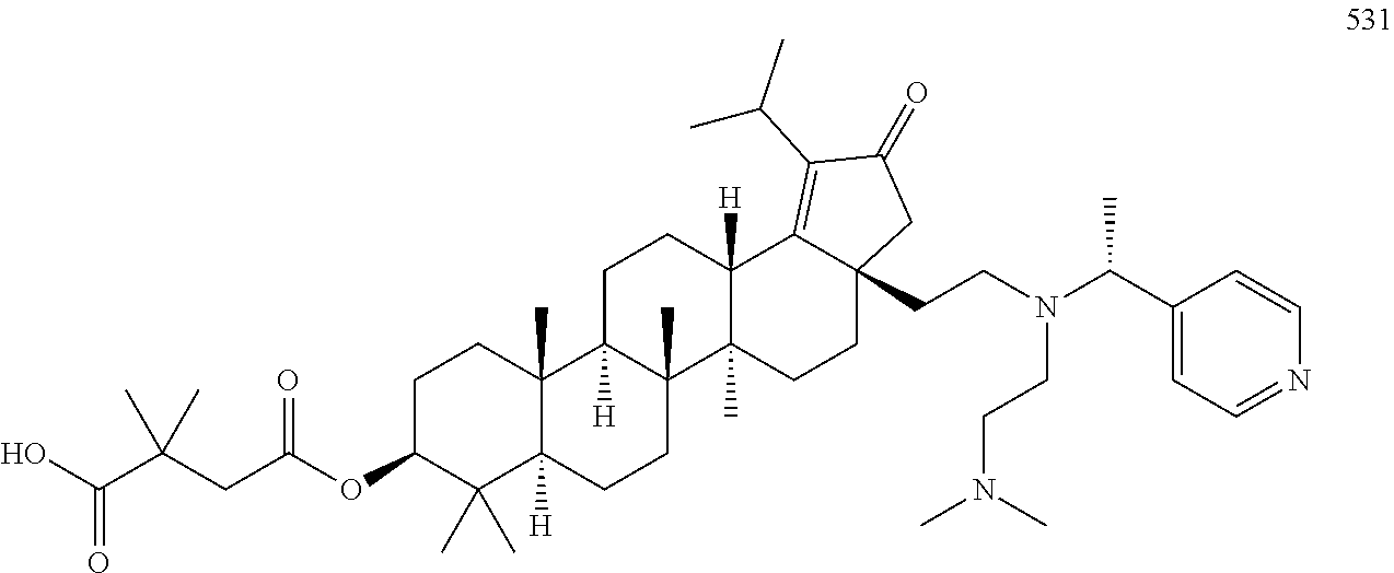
C1C(OC(CC(C(O)=O)(C)C)=O)C(C)(C)C2([H])C(C)(C1)C1([H])C(C)(CC2)C2(C)C([H])(CC1)C1=C(C(C)C)C(=O)CC1(CCN(C(C1=CC=NC=C1)C)CCN(C)C)CC2
